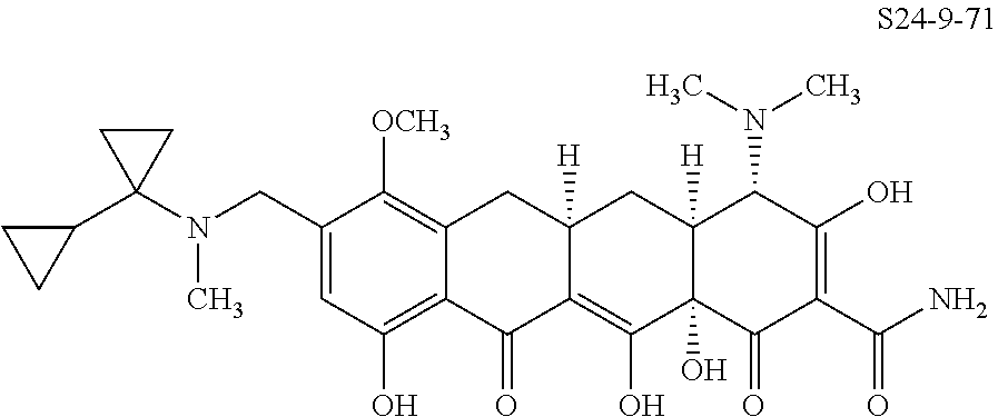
C1=C(CN(C)C2(C3CC3)CC2)C([OCH3])=C2C(=C1O)C(=O)C1=C(O)C3(O)C([H])(CC1([H])C2)C(N(C)C)C(O)=C(C(N)=O)C3=O
